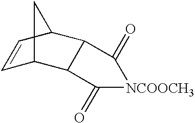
C1=CC2C3C(C1C2)C(=O)[NCOOCH3]C3=O
